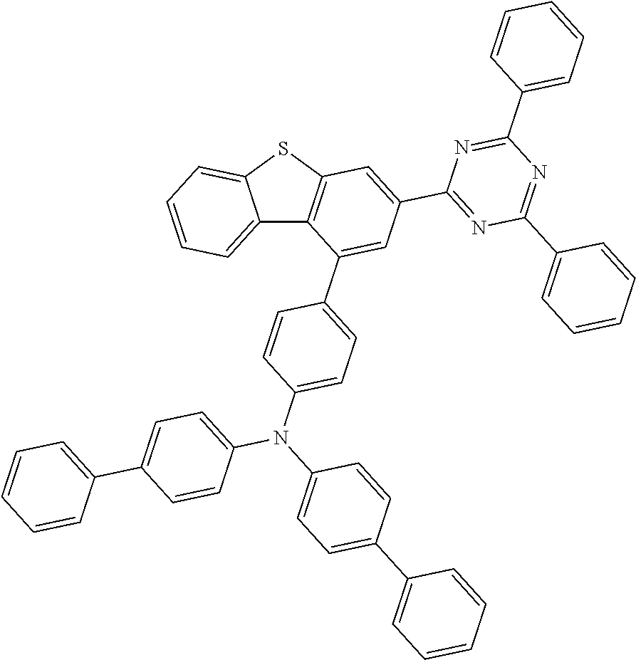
C12=CC=CC=C1SC1=C2C(C2=CC=C(N(C3=CC=C(C4=CC=CC=C4)C=C3)C3=CC=C(C4=CC=CC=C4)C=C3)C=C2)=CC(C2=NC(C3=CC=CC=C3)=NC(C3=CC=CC=C3)=N2)=C1
